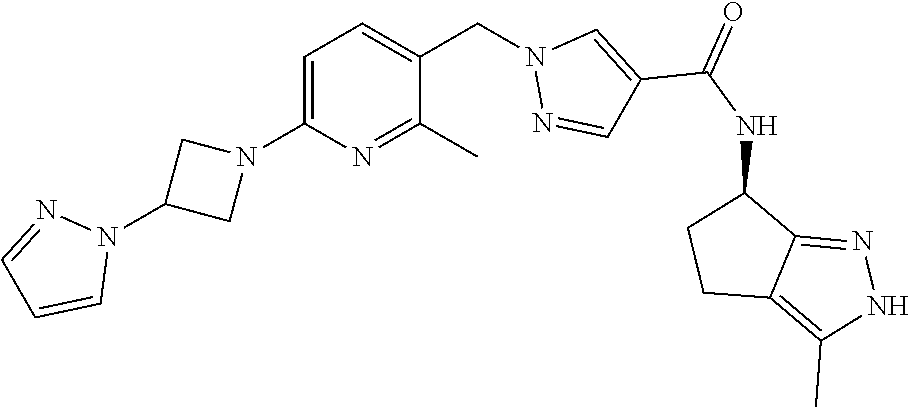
C1=C(N2CC(N3N=CC=C3)C2)N=C(C)C(CN2N=CC(C(NC3CCC4=C(C)NN=C34)=O)=C2)=C1
